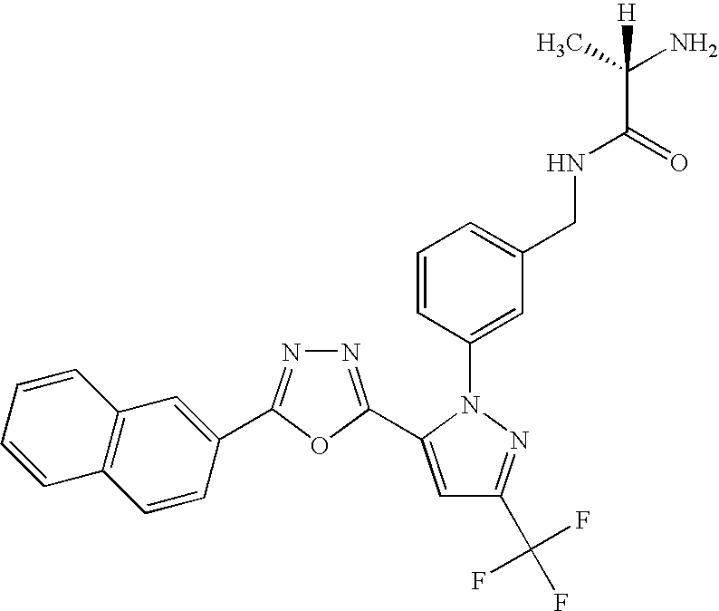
N1=C(C2=CC(C(F)(F)F)=NN2C2=CC(CNC(C(C)(N)[H])=O)=CC=C2)OC(C2=CC3=C(C=C2)C=CC=C3)=N1
